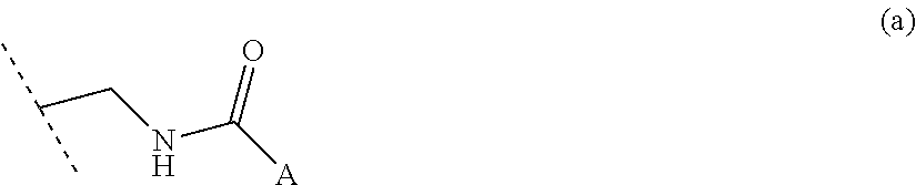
C(CNC([A])=O)(C)C
